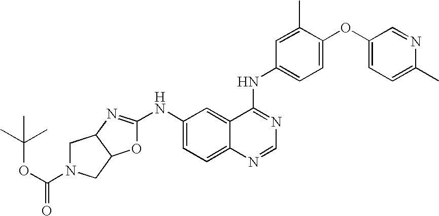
O1C(NC2=CC=C3C(=C2)C(NC2=CC=C(OC4=CC=C(C)N=C4)C(C)=C2)=NC=N3)=NC2C1CN(C(OC(C)(C)C)=O)C2
